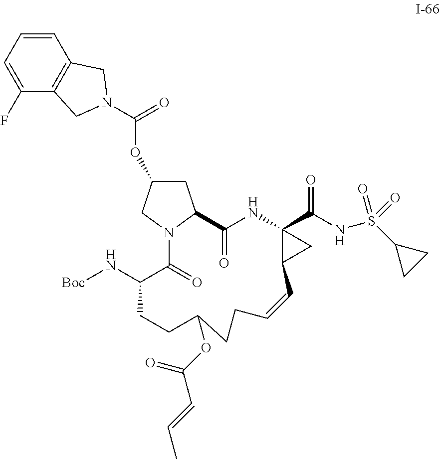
C1=CC=C(F)C2=C1CN(C(=O)OC1CC3N(C1)C(=O)C(N[Boc])CCC(OC(C=CC)=O)CCC=CC1C(C(NS(C4CC4)(=O)=O)=O)(NC3=O)C1)C2
